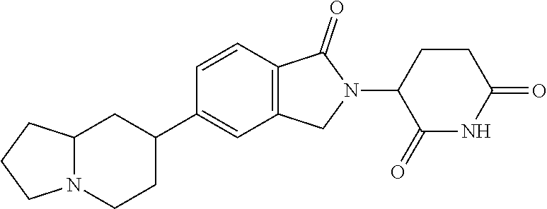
C1=CC2=C(C=C1C1CC3N(CC1)CCC3)CN(C1C(=O)NC(=O)CC1)C2=O
